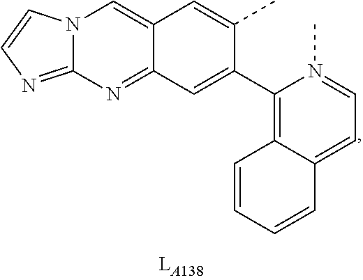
C12=NC3=NC=CN3C=C1C=C(C)C(C1=C3C(=CC=N1C)C=CC=C3)=C2
